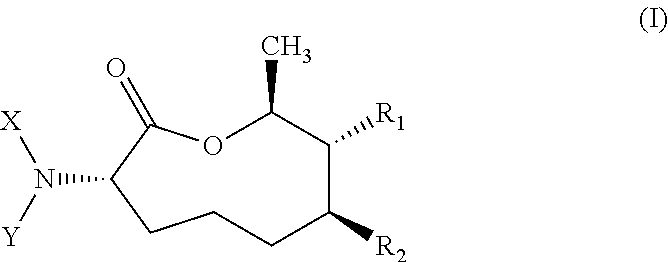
O1C(C)C([R1])C([R2])CCCC(N([Y])[X])C1=O
